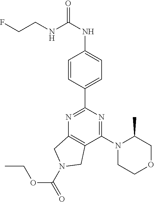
C1(C2=NC3=C(C(N4CCOCC4C)=N2)CN(C(=O)OCC)C3)=CC=C(NC(NCCF)=O)C=C1
